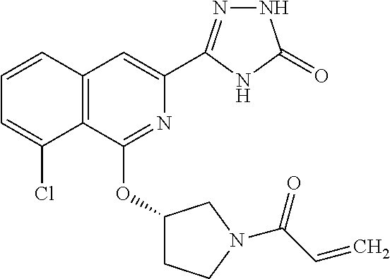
C1=CC2=C(C(Cl)=C1)C(OC1CCN(C(C=C)=O)C1)=NC(C1=NNC(=O)N1)=C2
